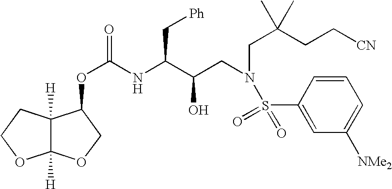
O(C(NC(C(CN(CC(CC[CN])(C)C)S(=O)(=O)C1=CC([NMe2])=CC=C1)O)C[Ph])=O)C1C2([H])C([H])(OCC2)OC1
